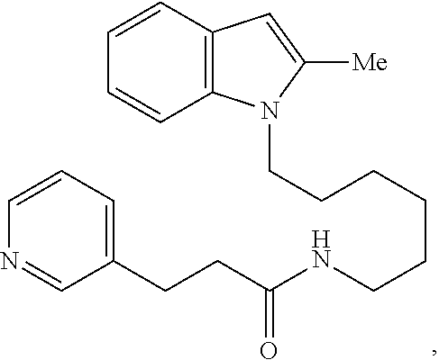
C12=C(C=CC=C1)C=C([Me])N2CCCCCCNC(CCC1=CC=CN=C1)=O
